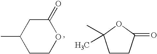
C1COC(=O)CC1C.C1CC(=O)OC1(C)C
